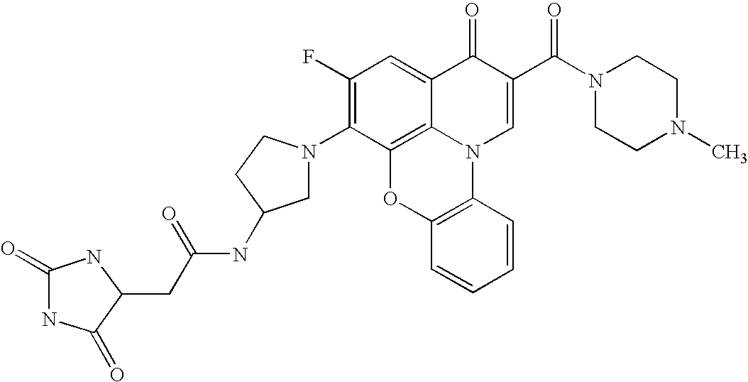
C1(F)=C(N2CC(NC(CC3NC(=O)NC3=O)=O)CC2)C2=C3C(=C1)C(=O)C(C(N1CCN(C)CC1)=O)=CN3C1=C(O2)C=CC=C1
